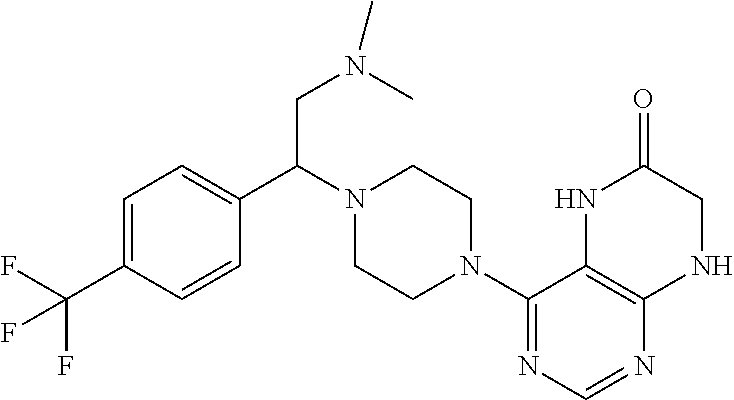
C1=C(C(F)(F)F)C=CC(C(N2CCN(C3=NC=NC4=C3NC(=O)CN4)CC2)CN(C)C)=C1
